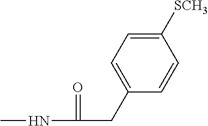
CNC(=O)CC1=CC=C([SCH3])C=C1
